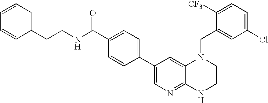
C1(C2=CC=C(C(=O)NCCC3=CC=CC=C3)C=C2)=CN=C2C(=C1)N(CC1=CC(Cl)=CC=C1[CF3])CCN2
